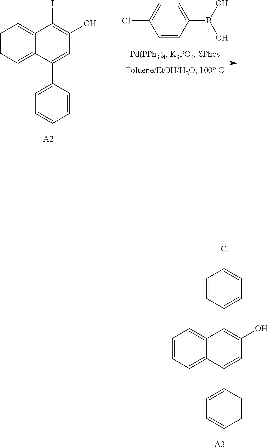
C1=CC=C2C(=C1)C(C1=CC=C(Cl)C=C1)=C(O)C=C2C1=CC=CC=C1.[A3].C1=CC=C2C(=C1)C(I)=C(O)C=C2C1=CC=CC=C1.[A2].C1=CC(B(O)O)=CC=C1Cl
